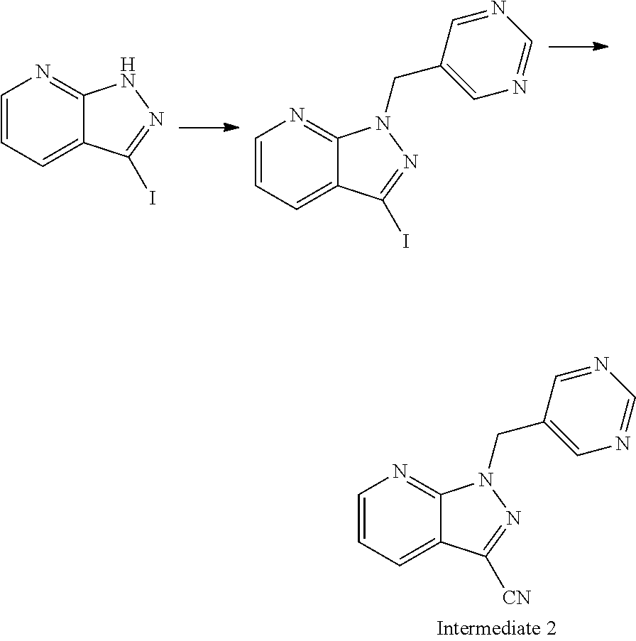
C1=CC=C2C(=N1)NN=C2I.C1=CC=C2C(=N1)N(CC1=CN=CN=C1)N=C2I.C1=CC=C2C(=N1)N(CC1=CN=CN=C1)N=C2[CN]
